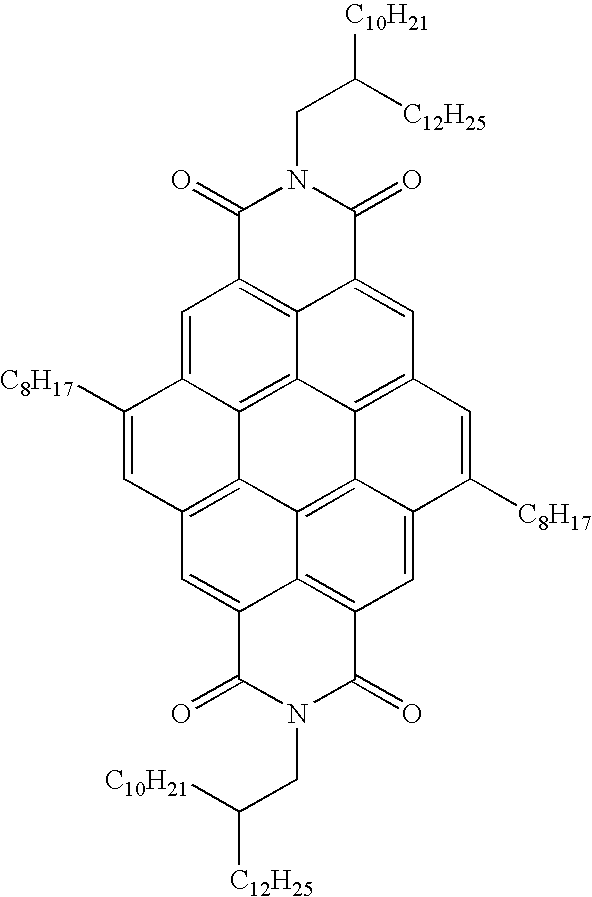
C12=C3C4=CC5=C1C(=CC1=C2C2=C6C3=C(C=C4[C8H17])C=C3C6=C(C=C2C([C8H17])=C1)C(=O)N(CC([C12H25])[C10H21])C3=O)C(=O)N(CC([C10H21])[C12H25])C5=O
